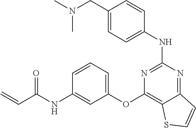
C1=C(CN(C)C)C=CC(NC2=NC(OC3=CC=CC(NC(C=C)=O)=C3)=C3C(=N2)C=CS3)=C1
